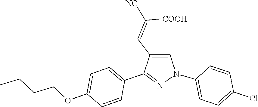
C1(N2C=C(C=C([NC])[COOH])C(C3=CC=C(OCCCC)C=C3)=N2)=CC=C(Cl)C=C1
